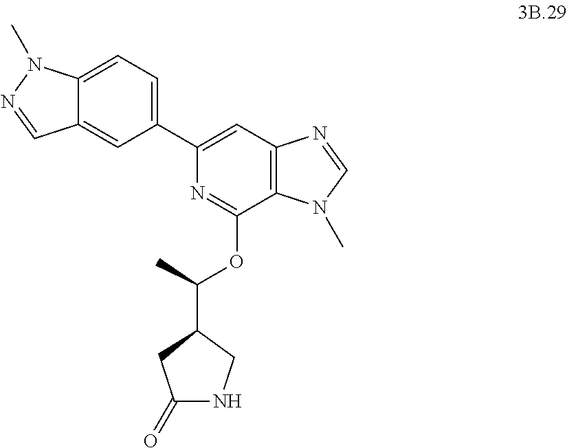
C1(C2=CC3=C(C(OC(C4CC(=O)NC4)C)=N2)N(C)C=N3)=CC=C2C(=C1)C=NN2C
